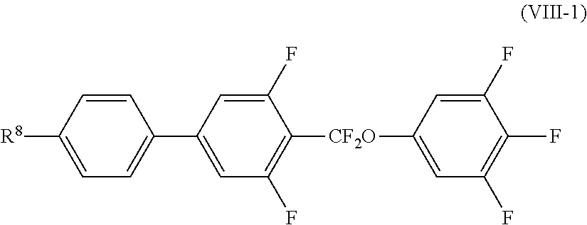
C1=C([R8])C=CC(C2=CC(F)=C([CF2O]C3=CC(F)=C(F)C(F)=C3)C(F)=C2)=C1
